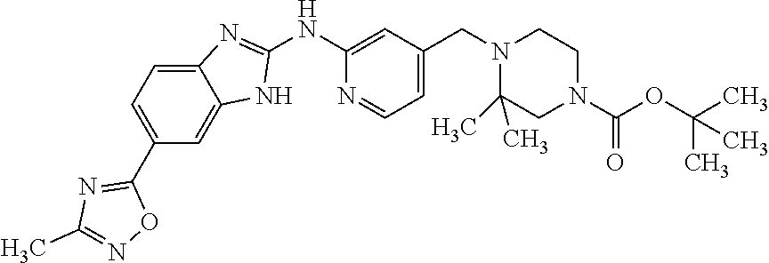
C1(NC2=NC3=CC=C(C4=NC(C)=NO4)C=C3N2)=CC(CN2C(C)(C)CN(C(OC(C)(C)C)=O)CC2)=CC=N1
